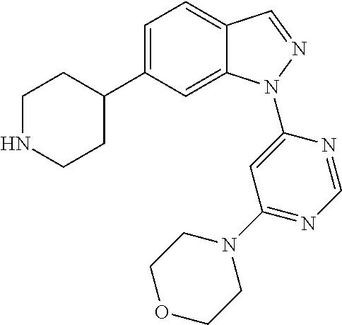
C1=C(C2CCNCC2)C=C2C(=C1)C=NN2C1=CC(N2CCOCC2)=NC=N1
